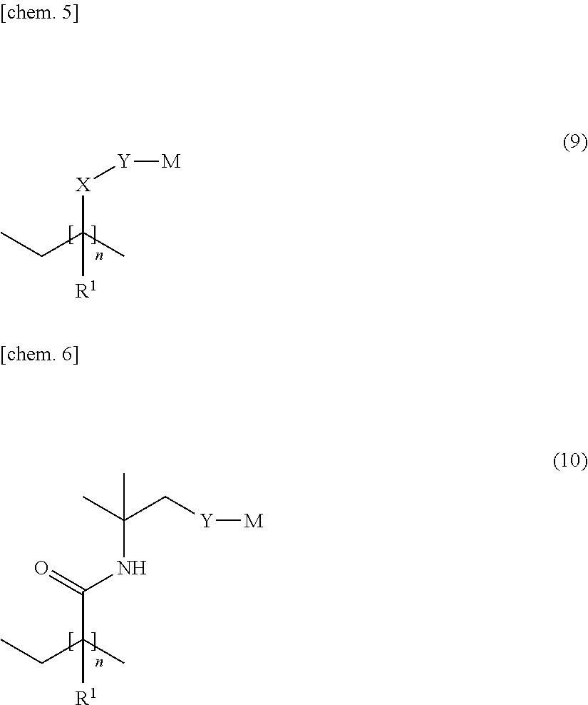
CCC(C)([X][Y][M])[R1].CCC(C)(C(NC(C[Y][M])(C)C)=O)[R1]
